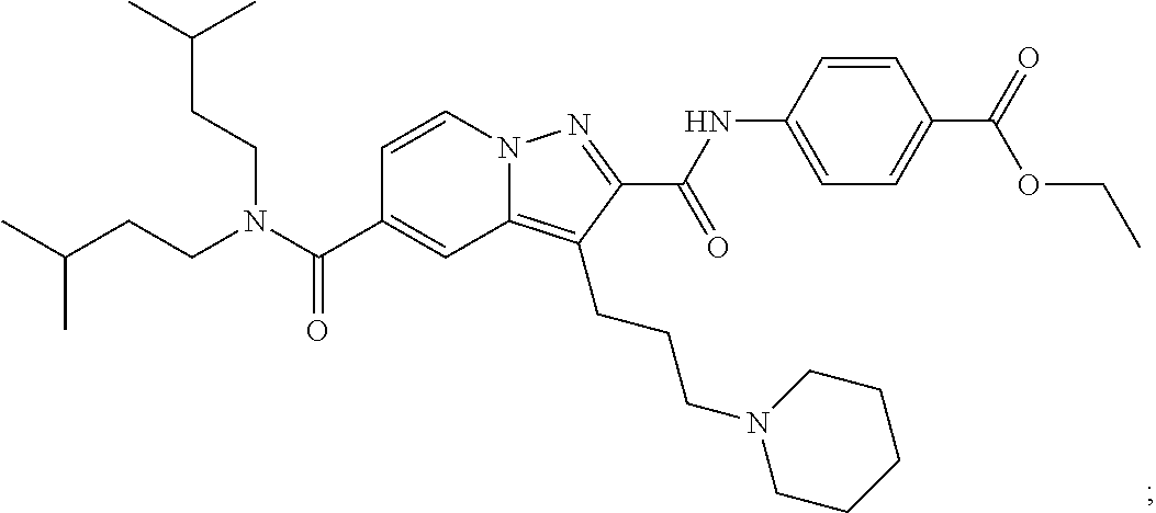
N12C(=C(CCCN3CCCCC3)C(C(=O)NC3=CC=C(C(=O)OCC)C=C3)=N1)C=C(C(N(CCC(C)C)CCC(C)C)=O)C=C2
